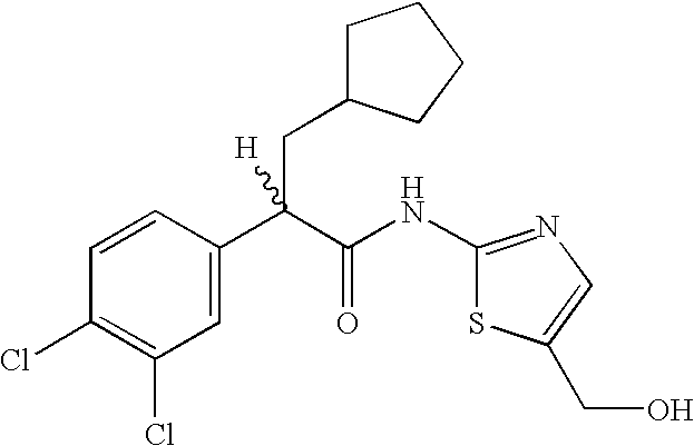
C1=C(C(C(NC2=NC=C(CO)S2)=O)(CC2CCCC2)[H])C=CC(Cl)=C1Cl
